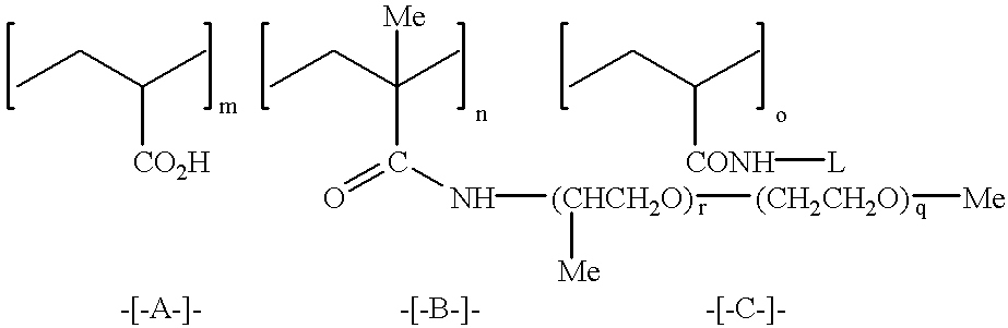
CCC(C)[CO2H].CCC(C)([Me])C(=O)N[(CHCH2O)]([(CH2CH2O)][Me])[Me].CCC(C)[CONH][L]
